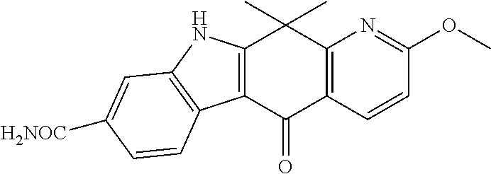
C12=C(C(=O)C3=C(C1(C)C)N=C(OC)C=C3)C1=C(N2)C=C([H2NOC])C=C1
